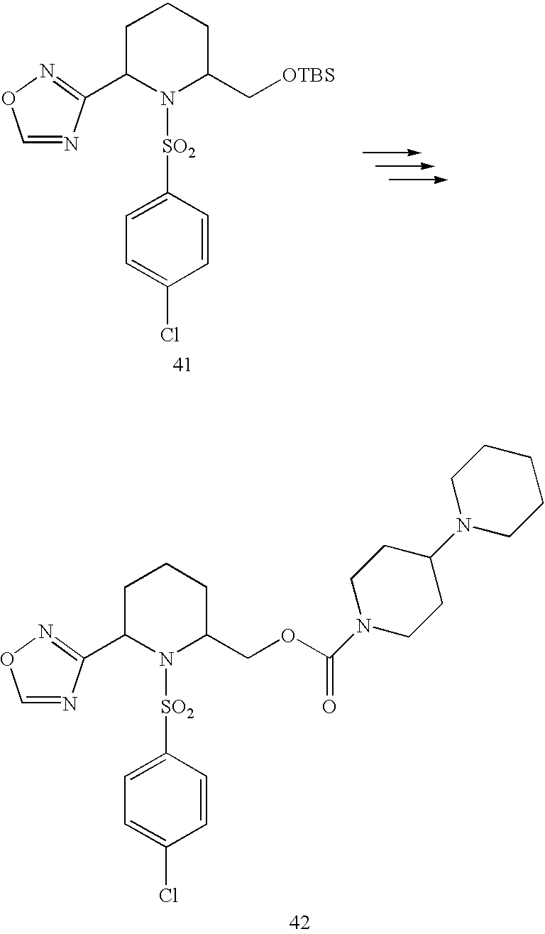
C1C(C2=NOC=N2)N([SO2]C2=CC=C(Cl)C=C2)C(C[OTBS])CC1.C1C(C2=NOC=N2)N([SO2]C2=CC=C(Cl)C=C2)C(COC(=O)N2CCC(N3CCCCC3)CC2)CC1
